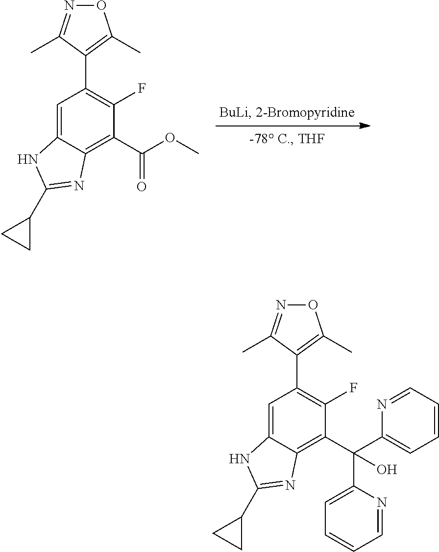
C12=CC(C3=C(C)ON=C3C)=C(F)C(C(OC)=O)=C1N=C(C1CC1)N2.C12=CC(C3=C(C)ON=C3C)=C(F)C(C(C3=CC=CC=N3)(C3=CC=CC=N3)O)=C1N=C(C1CC1)N2
